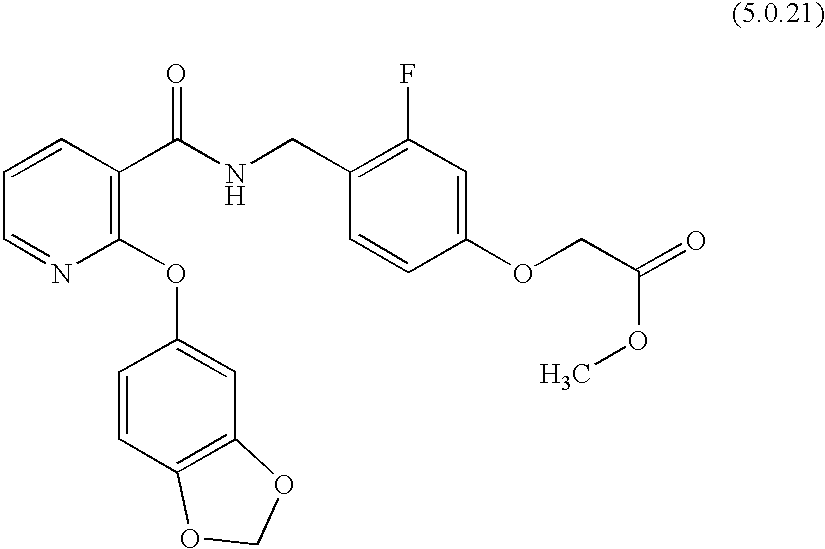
C1=CC(C(NCC2=C(F)C=C(OCC(OC)=O)C=C2)=O)=C(OC2=CC3=C(C=C2)OCO3)N=C1
